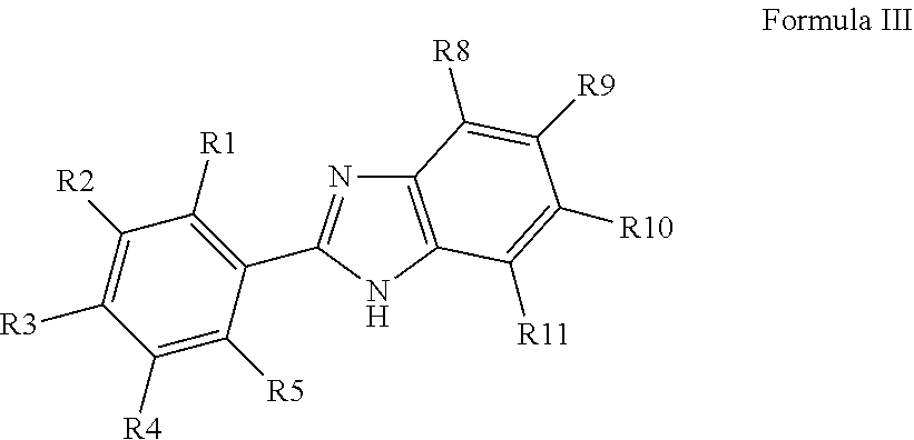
C12=C(NC(C3=C([R1])C([R2])=C([R3])C([R4])=C3[R5])=N1)C([R11])=C([R10])C([R9])=C2[R8]
